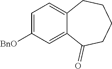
C1=C([BnO])C=C2C(=C1)CCCCC2=O
